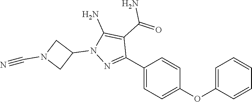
C1(C2=NN(C3CN(C#N)C3)C(N)=C2C(=O)N)=CC=C(OC2=CC=CC=C2)C=C1
